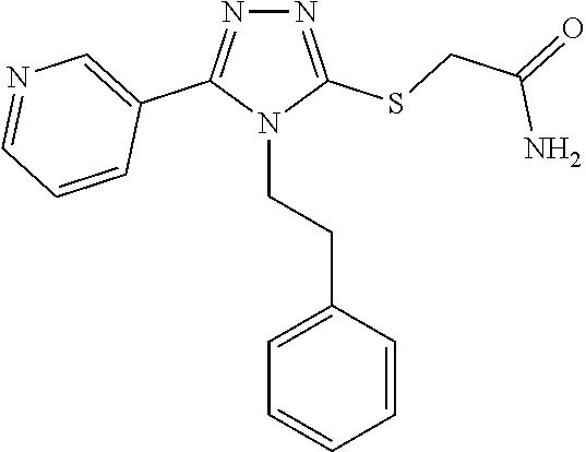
N1=C(SCC(=O)N)N(CCC2=CC=CC=C2)C(C2=CN=CC=C2)=N1
